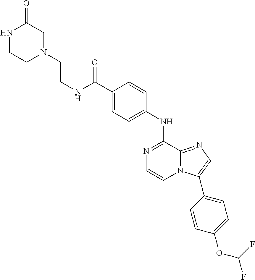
C1(C(NCCN2CC(=O)NCC2)=O)=CC=C(NC2=NC=CN3C2=NC=C3C2=CC=C(OC(F)F)C=C2)C=C1C
